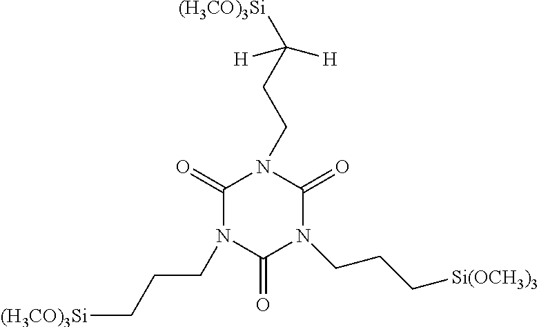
C1(=O)N(CCC[(H3CO)3Si])C(=O)N(CCC[Si(OCH3)3])C(=O)N1CCC([(H3CO)3Si])([H])[H]
